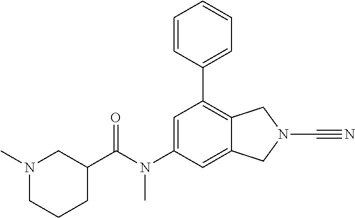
C1(C(N(C2=CC(C3=CC=CC=C3)=C3C(=C2)CN(C#N)C3)C)=O)CN(C)CCC1
